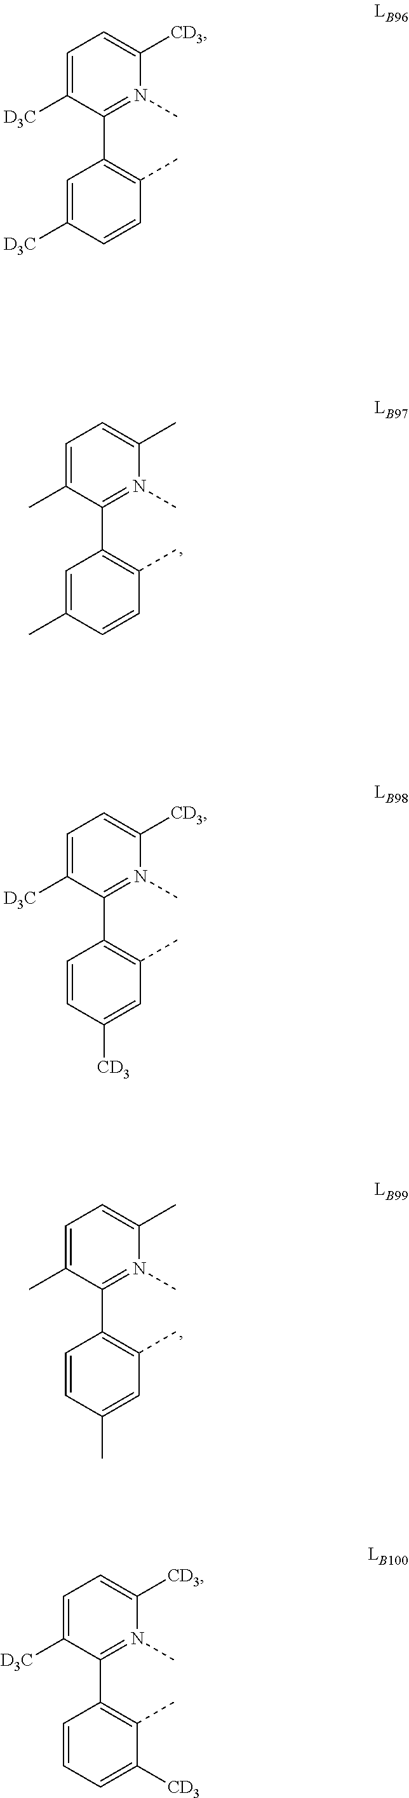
C1=C([D3C])C(C2=C(C)C=CC([D3C])=C2)=N(C)C([CD3])=C1.C1=C([D3C])C(C2=C(C)C=C([CD3])C=C2)=N(C)C([CD3])=C1.C1=C(C)C(C2=C(C)C=C(C)C=C2)=N(C)C(C)=C1.C1=C(C)C(C2=C(C)C=CC(C)=C2)=N(C)C(C)=C1.C1=C([D3C])C(C2=C(C)C([CD3])=CC=C2)=N(C)C([CD3])=C1
